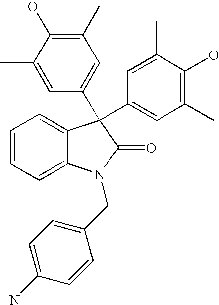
C1=CC=C2C(=C1)C(C1=CC(C)=C(O)C(C)=C1)(C1=CC(C)=C(O)C(C)=C1)C(=O)N2CC1=CC=C(N)C=C1
